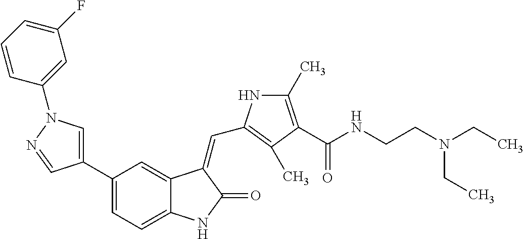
C1=C(C2=CC=C3C(=C2)C(=CC2=C(C)C(C(NCCN(CC)CC)=O)=C(C)N2)C(=O)N3)C=NN1C1=CC(F)=CC=C1
